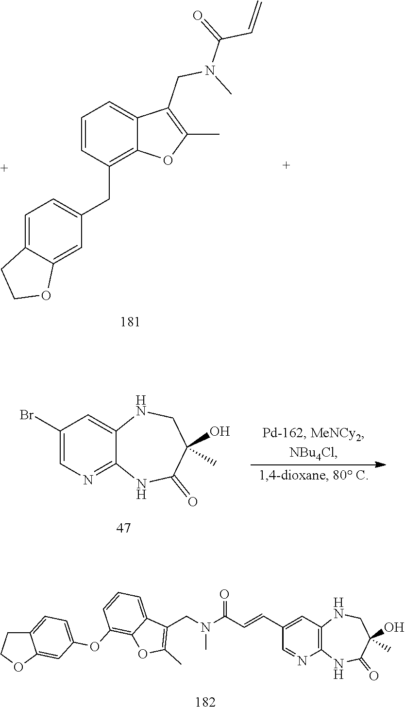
C1=CC=C2C(=C1OC1=CC=C3C(=C1)OCC3)OC(C)=C2CN(C)C(=O)C=CC1=CC2=C(N=C1)NC(=O)C(O)(C)CN2.C1=CC(CC2=CC=C3C(=C2)OCC3)=C2C(=C1)C(CN(C)C(C=C)=O)=C(C)O2.BrC1=CN=C2C(=C1)NCC(O)(C)C(=O)N2
